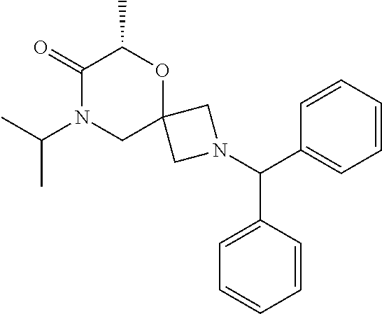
C12(OC(C)C(=O)N(C(C)C)C1)CN(C(C1=CC=CC=C1)C1=CC=CC=C1)C2
